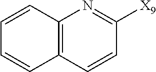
C12=C(C=CC([X9])=N1)C=CC=C2
